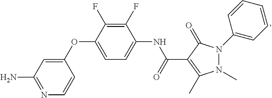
C1(OC2=CC=C(NC(C3=C(C)N(C)N(C4=CC=CC=C4)C3=O)=O)C(F)=C2F)=CC(N)=NC=C1
